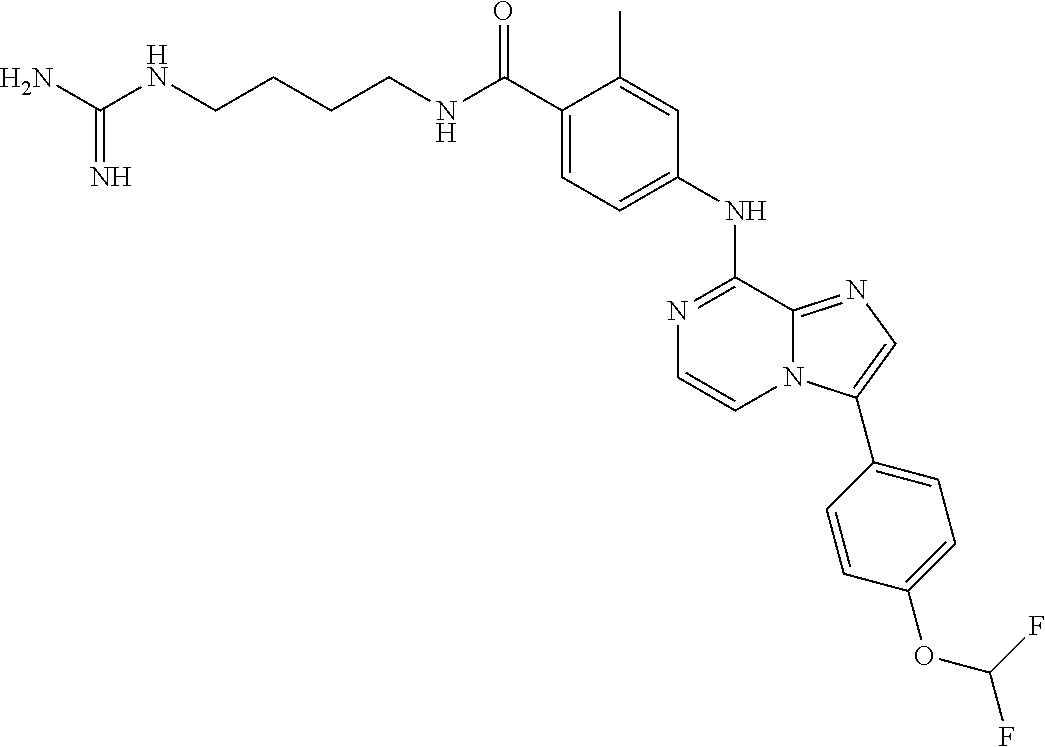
C(CNC(C1=CC=C(NC2=NC=CN3C2=NC=C3C2=CC=C(OC(F)F)C=C2)C=C1C)=O)CCNC(N)=N
